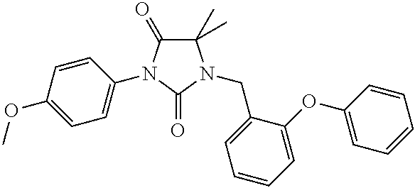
C1(C)(C)C(=O)N(C2=CC=C(OC)C=C2)C(=O)N1CC1=CC=CC=C1OC1=CC=CC=C1
